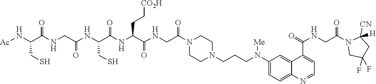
C(N(C1=CC=C2C(=C1)C(C(=O)NCC(N1CC(F)(F)CC1([CN])[H])=O)=CC=N2)[Me])CCN1CCN(C(CNC(C(NC(C(NC(CNC(C(N[Ac])CS)=O)=O)CS)=O)CC[CO2H])=O)=O)CC1
